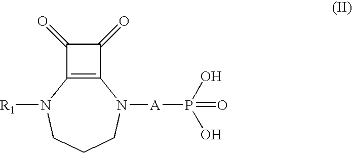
C12=C(N([R1])CCCN1[A]P(O)(O)=O)C(=O)C2=O
